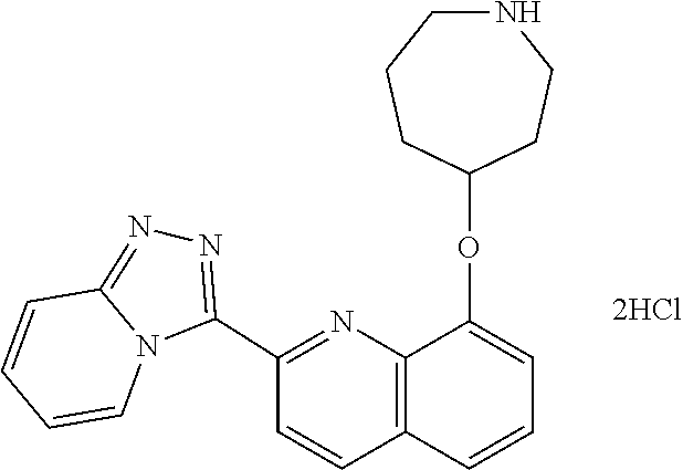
C12=NN=C(C3=NC4=C(C=C3)C=CC=C4OC3CCCNCC3)N1C=CC=C2
